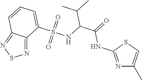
N1=C2C(=NS1)C=CC=C2S(NC(C(=O)NC1=NC(C)=CS1)C(C)C)(=O)=O
